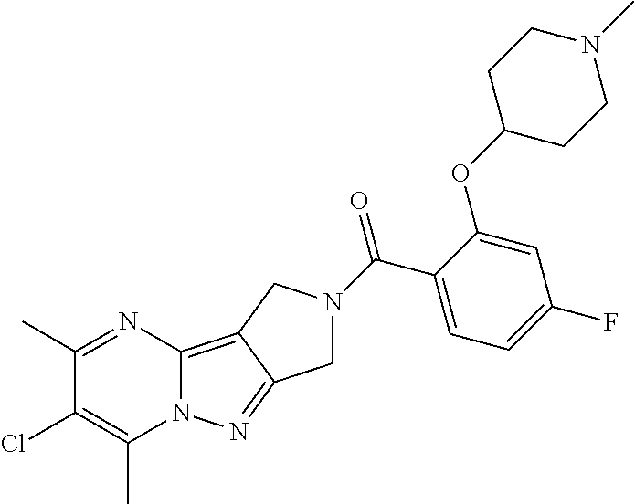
C1(C)=NC2=C3C(=NN2C(C)=C1Cl)CN(C(=O)C1=CC=C(F)C=C1OC1CCN(C)CC1)C3
